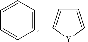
C1=CC=CC=C1.C1=C[Y]C=C1
